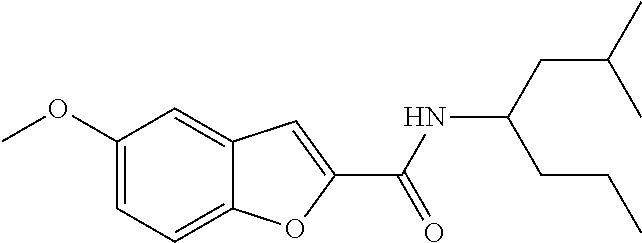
C1(OC)=CC=C2C(=C1)C=C(C(NC(CCC)CC(C)C)=O)O2
